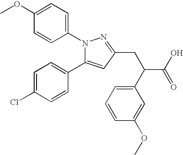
N1(C2=CC=C(OC)C=C2)C(C2=CC=C(Cl)C=C2)=CC(CC(C2=CC=CC(OC)=C2)C(O)=O)=N1
